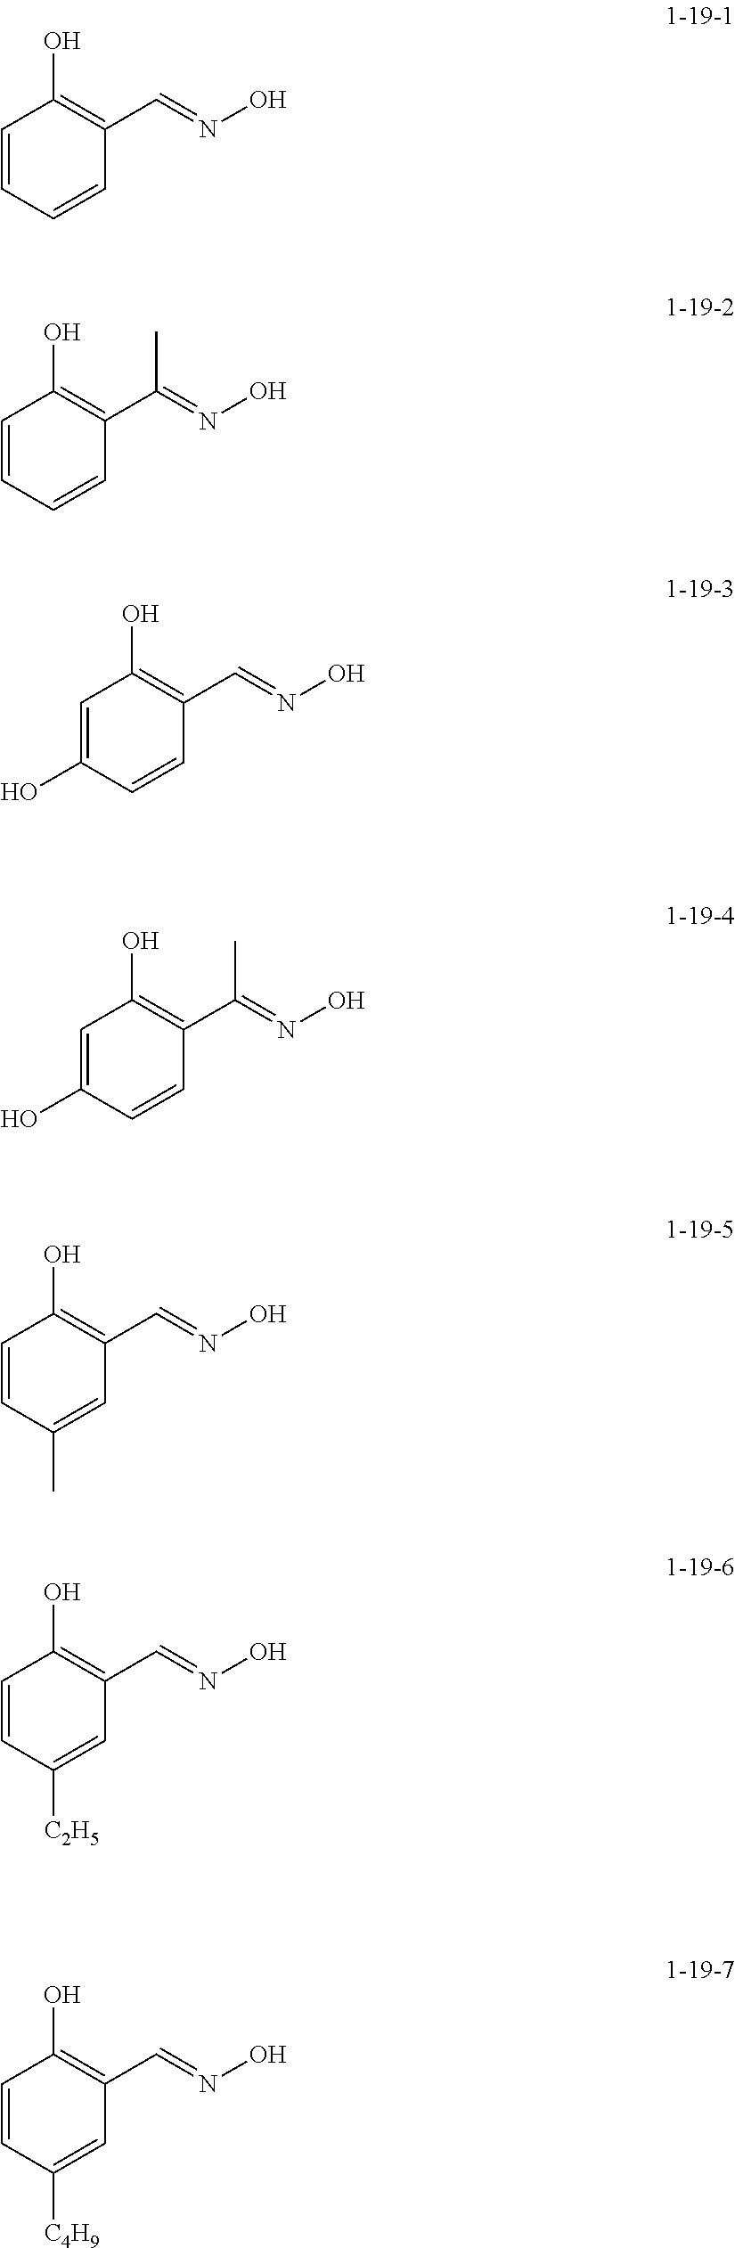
C1=CC=CC(C=NO)=C1O.C1=CC=CC(C(=NO)C)=C1O.C1=C(O)C=CC(C=NO)=C1O.C1=CC(C)=CC(C=NO)=C1O.C1=C(O)C=CC(C(=NO)C)=C1O.C1=CC([C2H5])=CC(C=NO)=C1O.C1=CC([C4H9])=CC(C=NO)=C1O
